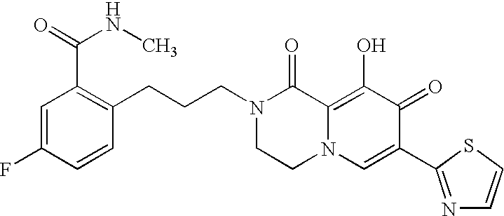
C1=C(F)C=CC(CCCN2CCN3C(=C(O)C(=O)C(C4=NC=CS4)=C3)C2=O)=C1C(=O)NC
